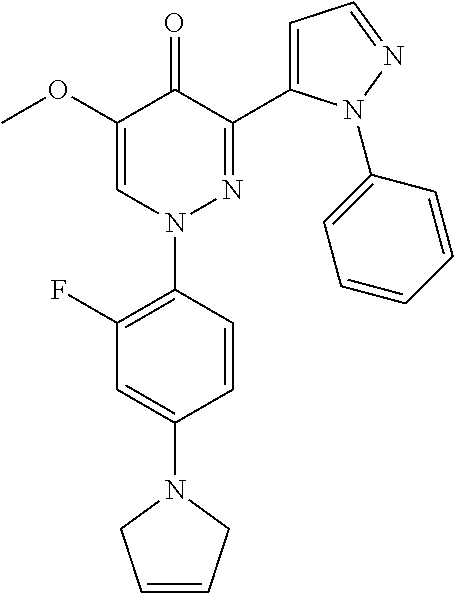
C1(F)=C(N2N=C(C3=CC=NN3C3=CC=CC=C3)C(=O)C(OC)=C2)C=CC(N2CC=CC2)=C1
